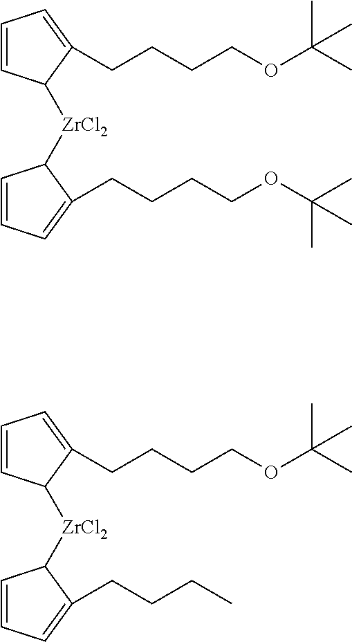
C1=CC([ZrCl2]C2C=CC=C2CCCCOC(C)(C)C)C(CCCCOC(C)(C)C)=C1.C1=CC([ZrCl2]C2C=CC=C2CCCC)C(CCCCOC(C)(C)C)=C1
